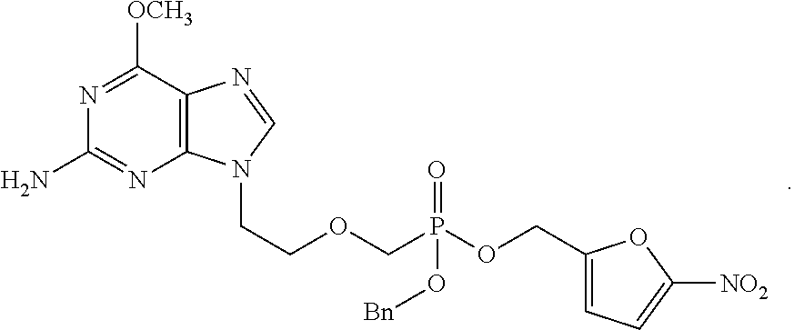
N1=C([OCH3])C2=C(N=C1N)N(CCOCP(OCC1=CC=C([NO2])O1)(=O)O[Bn])C=N2
